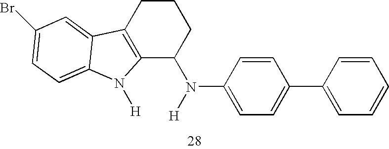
C12=C(CCCC1N(C1=CC=C(C3=CC=CC=C3)C=C1)[H])C1=CC(Br)=CC=C1N2[H]
